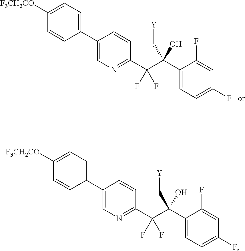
C1(C2=CC=C([F3CH2CO])C=C2)=CN=C(C(C(C2=CC=C(F)C=C2F)(O)C[Y])(F)F)C=C1.C1(C2=CC=C([F3CH2CO])C=C2)=CN=C(C(C(C2=CC=C(F)C=C2F)(O)C[Y])(F)F)C=C1
